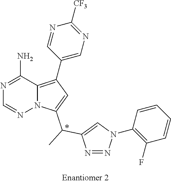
N1=C(N)C2=C(C3=CN=C([CF3])N=C3)C=C(C(C3=CN(C4=C(F)C=CC=C4)N=N3)C)N2N=C1
